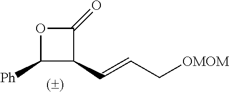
C1([Ph])C(C=CC[OMOM])C(=O)O1
